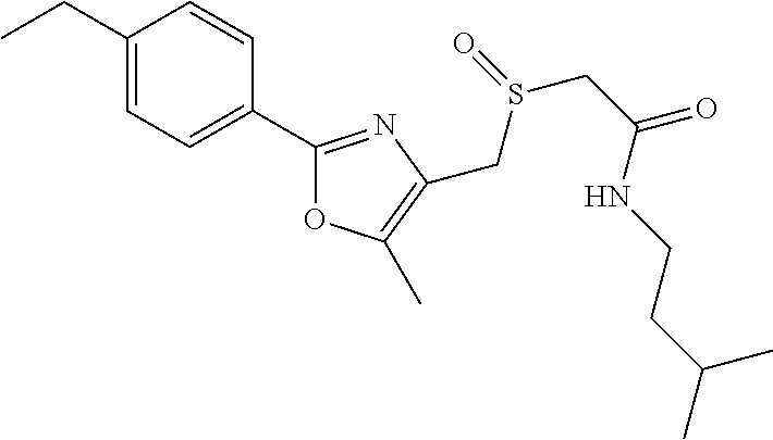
C1(CC)=CC=C(C2=NC(CS(=O)CC(=O)NCCC(C)C)=C(C)O2)C=C1
